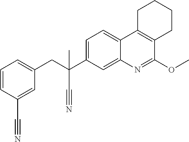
C1=C(C(CC2=CC=CC(C#N)=C2)(C#N)C)C=C2C(=C1)C1=C(C(OC)=N2)CCCC1
